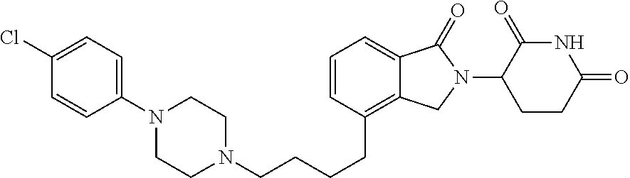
C1=CC(CCCCN2CCN(C3=CC=C(Cl)C=C3)CC2)=C2C(=C1)C(=O)N(C1C(=O)NC(=O)CC1)C2
